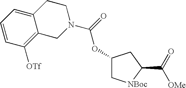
C12=CC=CC([OTf])=C1CN(C(OC1C[NBoc]C(C(=O)[OMe])C1)=O)CC2
